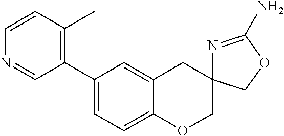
C1=C2C(=CC=C1C1=C(C)C=CN=C1)OCC1(C2)N=C(N)OC1
